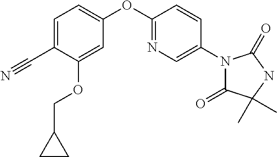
C1=C(C#N)C(OCC2CC2)=CC(OC2=NC=C(N3C(=O)C(C)(C)NC3=O)C=C2)=C1
